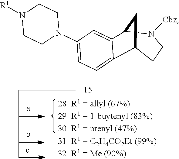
C1(N2CCN([R1])CC2)=CC=C2C3CCN([Cbz])C(C2=C1)C3
